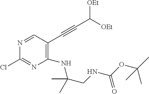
N1=CC(C#CC([OEt])[OEt])=C(NC(CNC(OC(C)(C)C)=O)(C)C)N=C1Cl
